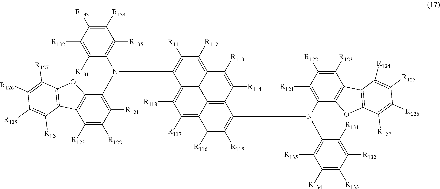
C12=C([R118])C([R117])=C3C4=C(C([R114])=C([R113])C(=C([R112])C([R111])=C1N(C1=C([R135])C([R134])=C([R133])C([R132])=C1[R131])C1=C([R121])C([R122])=C([R123])C5=C1OC1=C5C([R124])=C([R125])C([R126])=C1[R127])C24)C(N(C1=C([R135])C([R134])=C([R133])C([R132])=C1[R131])C1=C([R121])C([R122])=C([R123])C2=C1OC1=C2C([R124])=C([R125])C([R126])=C1[R127])=C([R115])C3[R116]
